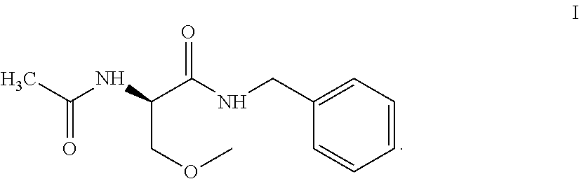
C1=CC=C(CNC(C(NC(C)=O)COC)=O)C=C1
